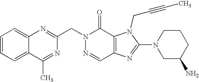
C12=C(N=C(N3CC(N)CCC3)N1CC#CC)C=NN(CC1=NC3=CC=CC=C3C(C)=N1)C2=O
